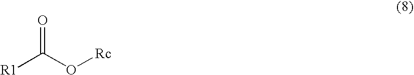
[R1]C(O[Rc])=O
